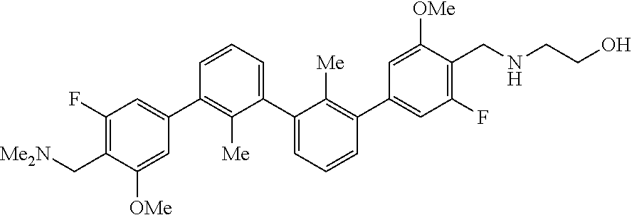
C1(C2=C([Me])C(C3=CC=CC(C4=CC(F)=C(C[Me2N])C([OMe])=C4)=C3[Me])=CC=C2)=CC(F)=C(CNCCO)C([OMe])=C1
